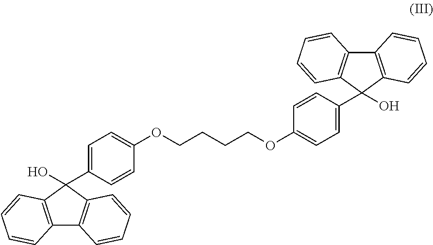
C1(OCCCCOC2=CC=C(C3(O)C4=C(C5=C3C=CC=C5)C=CC=C4)C=C2)=CC=C(C2(O)C3=C(C4=C2C=CC=C4)C=CC=C3)C=C1
